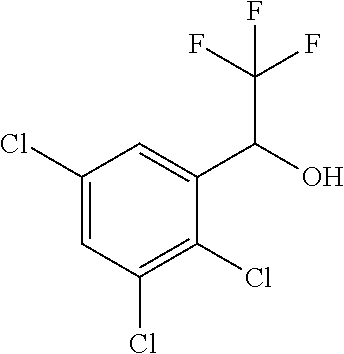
C1(Cl)=CC(Cl)=C(Cl)C(C(O)C(F)(F)F)=C1
